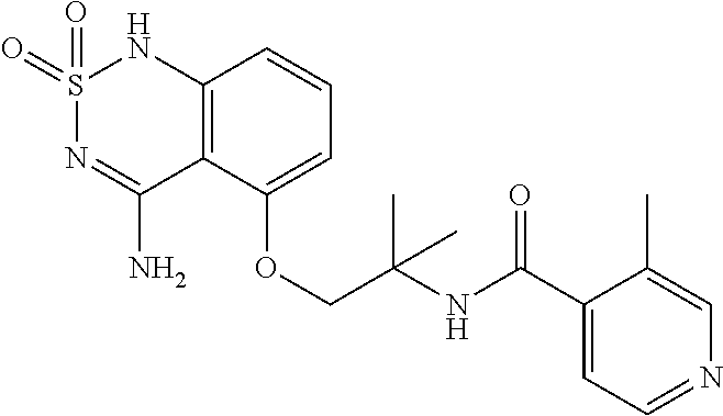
C12=C(C(OCC(NC(C3=CC=NC=C3C)=O)(C)C)=CC=C1)C(N)=NS(=O)(=O)N2
